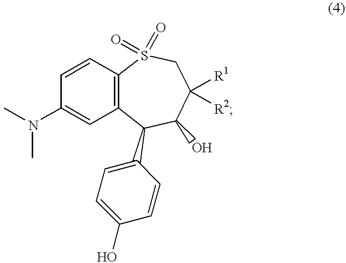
C12=C(C(C3=CC=C(O)C=C3)C(O)C([R1])([R2])CS1(=O)=O)C=C(N(C)C)C=C2
